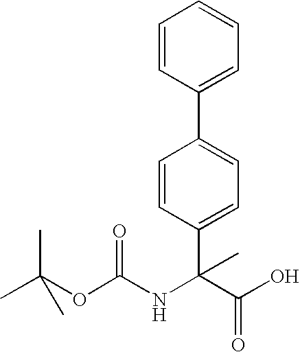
C1=CC(C(NC(OC(C)(C)C)=O)(C(O)=O)C)=CC=C1C1=CC=CC=C1
